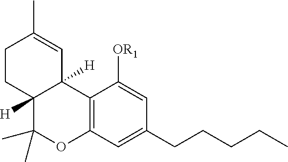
C1C(C)=CC2([H])C3=C(C=C(CCCCC)C=C3[OR1])OC(C)(C)C2([H])C1
